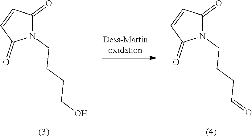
N1(CCCCO)C(=O)C=CC1=O.N1(CCCC=O)C(=O)C=CC1=O
